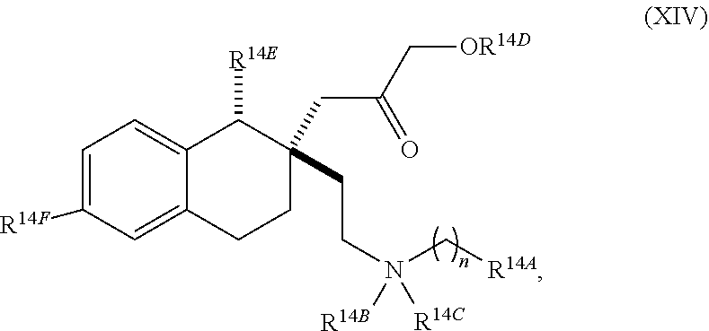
C1=C([R14F])C=C2C(=C1)C([R14E])C(CC(C[OR14D])=O)(CCN([R14B])([R14C])C[R14A])CC2
